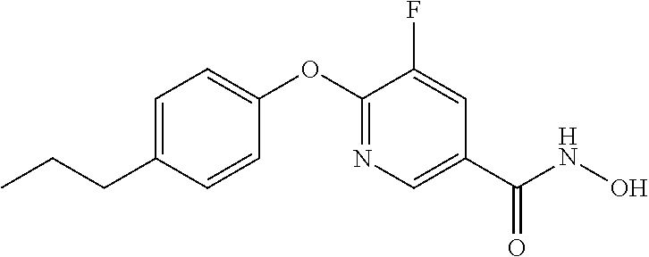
C1=C(CCC)C=CC(OC2=NC=C(C(NO)=O)C=C2F)=C1
